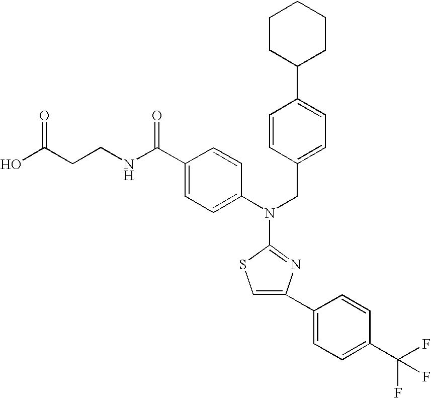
N(C1=CC=C(C(NCCC(O)=O)=O)C=C1)(CC1=CC=C(C2CCCCC2)C=C1)C1=NC(C2=CC=C(C(F)(F)F)C=C2)=CS1
